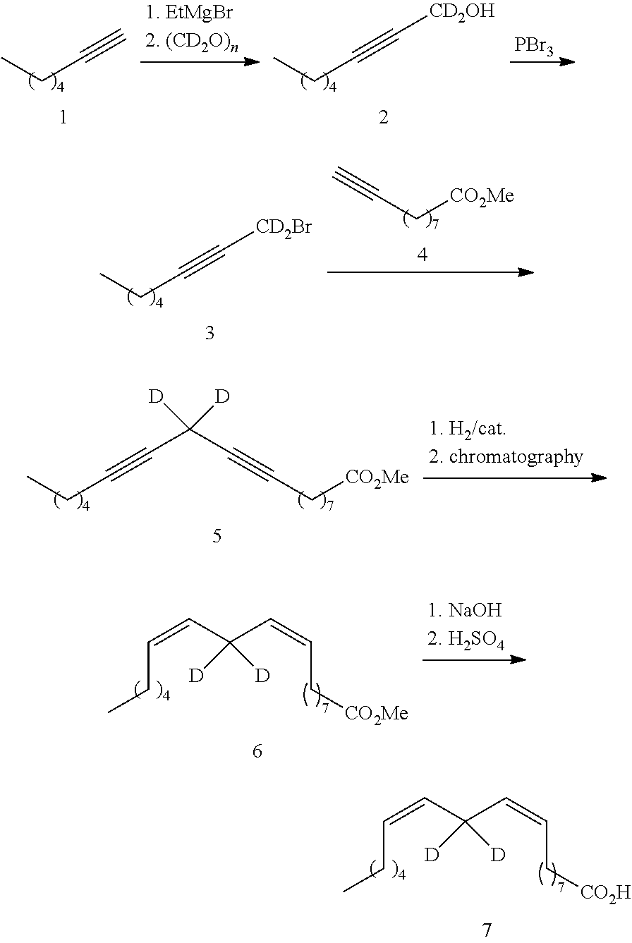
CCC#C.CCC#C[CD2OH].[PBr3].CCC#C[CD2Br].C(C[CO2Me])#C.CCC#CC(C#CC[CO2Me])([D])[D].CCC=CC(C=CC[CO2Me])([D])[D].CCC=CC(C=CC[CO2H])([D])[D]
